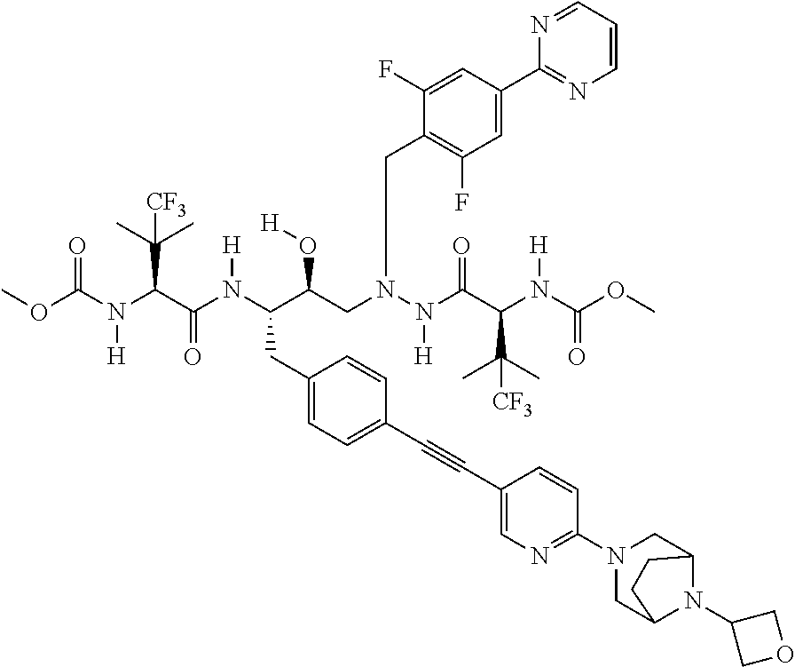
COC(N(C(C(N(C(C(CN(N(C(C(N(C(OC)=O)[H])C(C)(C)[CF3])=O)[H])CC1=C(F)C=C(C2=NC=CC=N2)C=C1F)O[H])CC1=CC=C(C#CC2=CN=C(N3CC4N(C5COC5)C(C3)CC4)C=C2)C=C1)[H])=O)C(C)(C)[CF3])[H])=O
